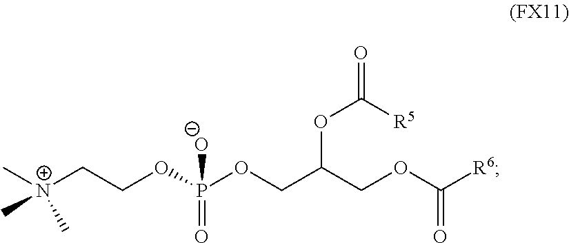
C[N+](CCOP(OCC(COC([R6])=O)OC([R5])=O)([O-])=O)(C)C
